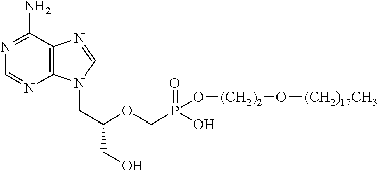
C12=C(C(N)=NC=N1)N=CN2CC(OCP(O)(O[(CH2)2]O[(CH2)17CH3])=O)CO
